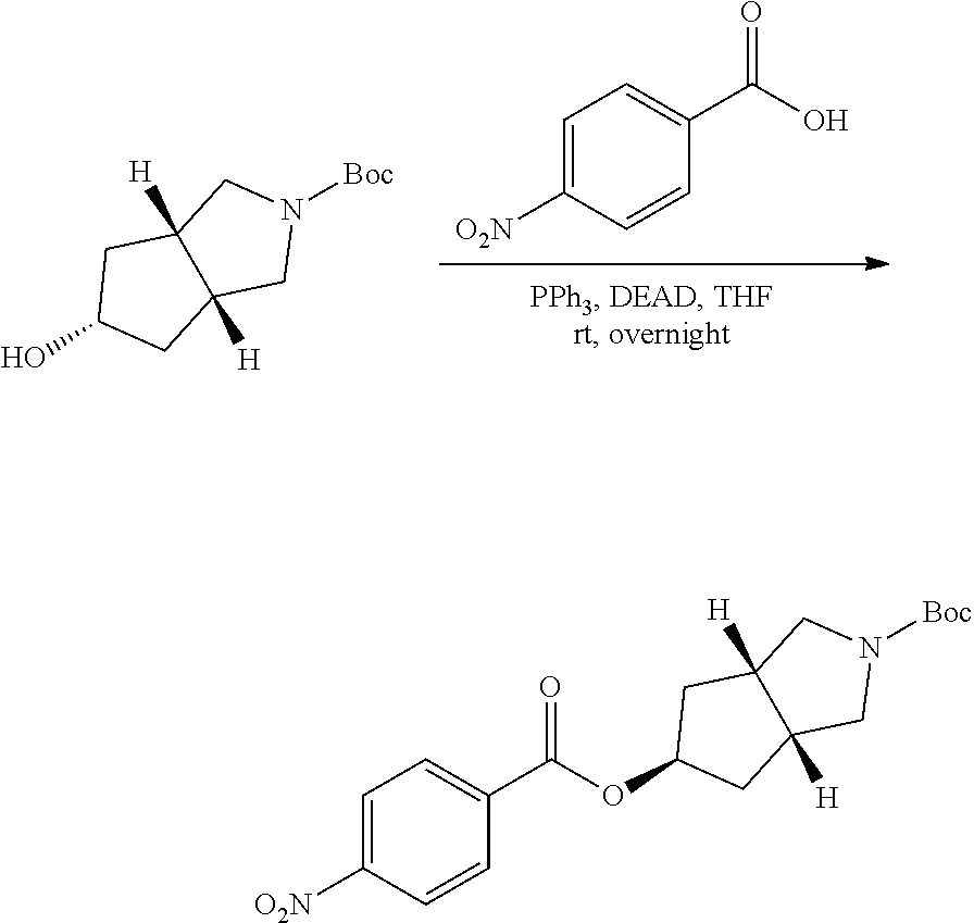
C1=C([O2N])C=CC(C(O)=O)=C1.N1([Boc])CC2([H])C([H])(C1)CC(O)C2.N1([Boc])CC2([H])C([H])(C1)CC(OC(C1=CC=C([O2N])C=C1)=O)C2
